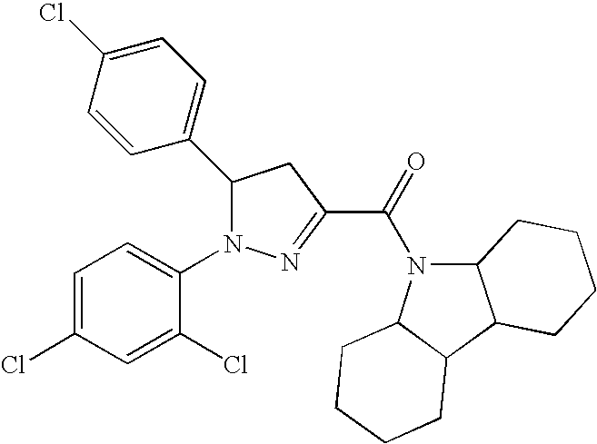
C1(C2N(C3=CC=C(Cl)C=C3Cl)N=C(C(=O)N3C4C(C5C3CCCC5)CCCC4)C2)=CC=C(Cl)C=C1
